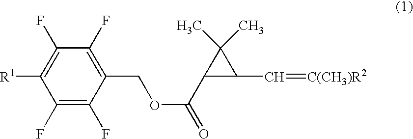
C1(F)=C(F)C(COC(=O)C2C(C=[C(CH3)R2])C2(C)C)=C(F)C(F)=C1[R1]
